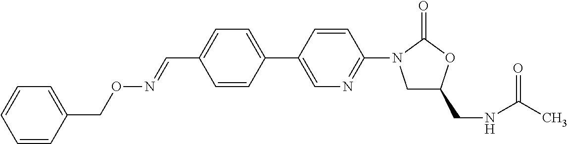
C(C1=CC=C(C2=CN=C(N3CC(CNC(C)=O)OC3=O)C=C2)C=C1)=NOCC1=CC=CC=C1
